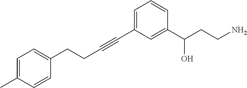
C1=CC(C(CCN)O)=CC(C#CCCC2=CC=C(C)C=C2)=C1
